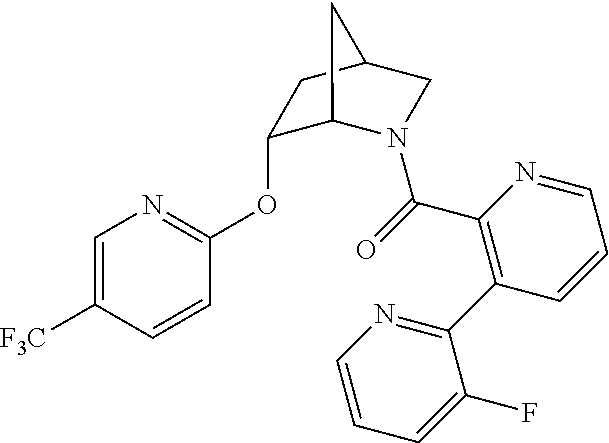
C1(OC2=NC=C([F3C])C=C2)C2N(C(=O)C3=C(C4=NC=CC=C4F)C=CC=N3)CC(C1)C2
